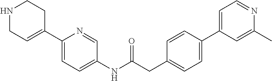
N1CC=C(C2=CC=C(NC(CC3=CC=C(C4=CC=NC(C)=C4)C=C3)=O)C=N2)CC1
